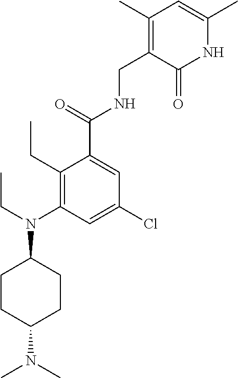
C1CC(N(C)C)CCC1N(CC)C1=C(CC)C(C(=O)NCC2=C(C)C=C(C)NC2=O)=CC(Cl)=C1
